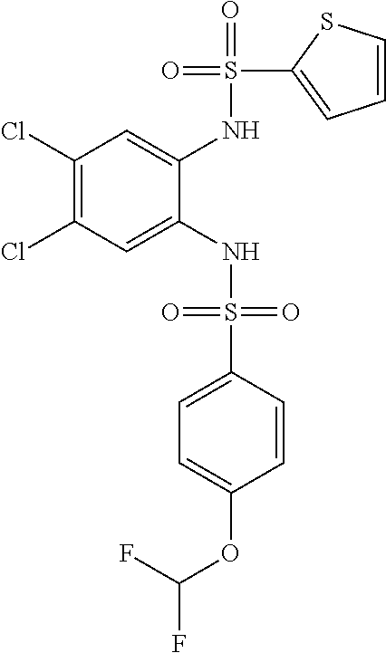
C1(Cl)=C(Cl)C=C(NS(=O)(=O)C2=CC=C(OC(F)F)C=C2)C(NS(=O)(C2=CC=CS2)=O)=C1
